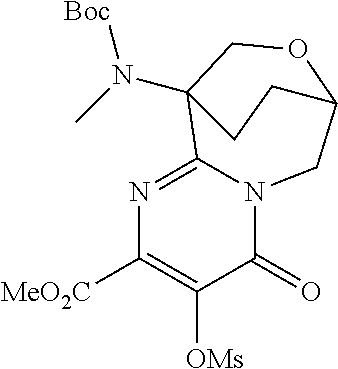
N1=C2N(C(=O)C([OMs])=C1[MeO2C])CC1OCC2(N(C)[Boc])CC1
